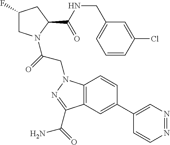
C1(F)CN(C(=O)CN2C3=C(C(C(=O)N)=N2)C=C(C2=CN=NC=C2)C=C3)C(C(NCC2=CC=CC(Cl)=C2)=O)C1
